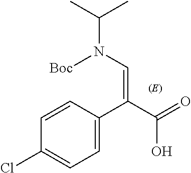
C1=C(C(C(=O)O)=CN([Boc])C(C)C)C=CC(Cl)=C1
